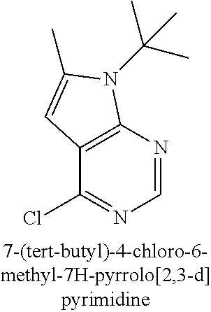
C1=NC2=C(C(Cl)=N1)C=C(C)N2C(C)(C)C
